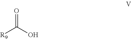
O=C(O)[R9]
